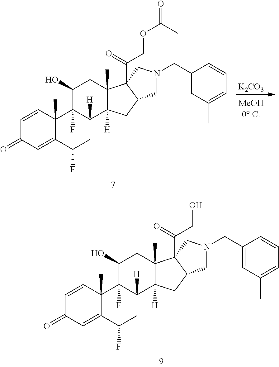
C1=CC2(C)C(=CC1=O)C(F)CC1([H])C2(F)C(O)CC2(C)C1([H])CC1C2(C(=O)CO)CN(CC2=CC(C)=CC=C2)C1.[K2CO3].C1=CC2(C)C(=CC1=O)C(F)CC1([H])C2(F)C(O)CC2(C)C1([H])CC1C2(C(=O)COC(=O)C)CN(CC2=CC(C)=CC=C2)C1
